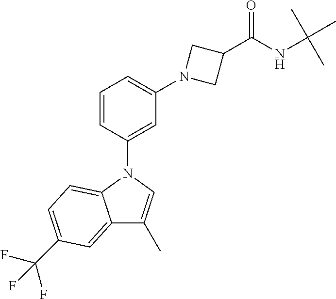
C1=CC(N2C3=CC=C(C(F)(F)F)C=C3C(C)=C2)=CC(N2CC(C(NC(C)(C)C)=O)C2)=C1
